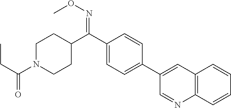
C1(C(C2CCN(C(=O)CC)CC2)=NOC)=CC=C(C2=CC3=C(C=CC=C3)N=C2)C=C1
